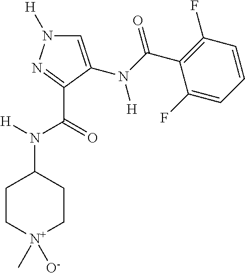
C1=C(N(C(C2=C(F)C=CC=C2F)=O)[H])C(C(=O)N([H])C2CC[N+](C)([O-])CC2)=NN1[H]
